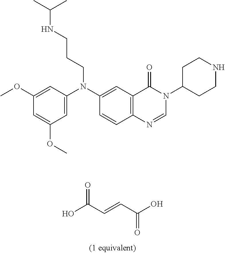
OC(C=CC(O)=O)=O.C1=C(N(C2=CC3=C(C=C2)N=CN(C2CCNCC2)C3=O)CCCNC(C)C)C=C(OC)C=C1OC
